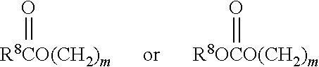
O=[R8CO(CH2)m].O=[R8OCO(CH2)m]
